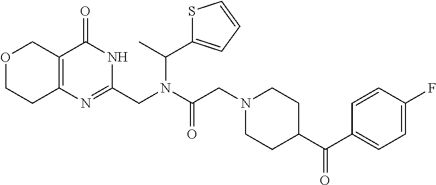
C1=C(F)C=CC(C(C2CCN(CC(=O)N(CC3=NC4=C(C(=O)N3)COCC4)C(C3=CC=CS3)C)CC2)=O)=C1
